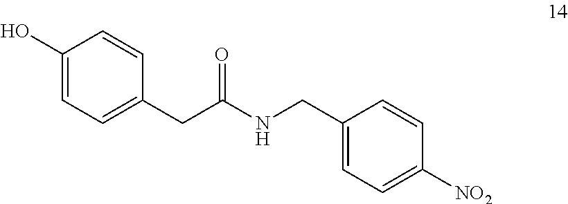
C1=C(CC(NCC2=CC=C([NO2])C=C2)=O)C=CC(O)=C1
